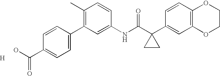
C1(C2=CC=C(C(O)=O)C=C2)=C(C)C=CC(NC(C2(C3=CC4=C(C=C3)OCCO4)CC2)=O)=C1.[H]
